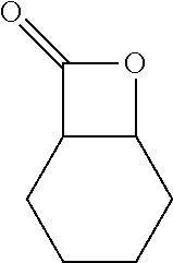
C1CCC2C(C1)C(=O)O2
